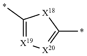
C1(*)=[X19][X20]=C(*)[X18]1
